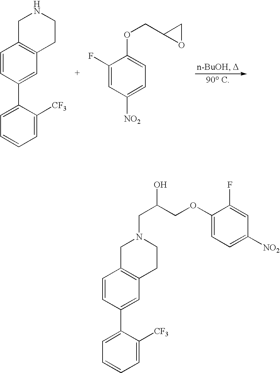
C1=C(C2=CC3=C(C=C2)CNCC3)C([CF3])=CC=C1.C1(F)=CC([NO2])=CC=C1OCC1OC1.C1=C(C2=CC3=C(C=C2)CN(CC(COC2=CC=C([NO2])C=C2F)O)CC3)C([CF3])=CC=C1
